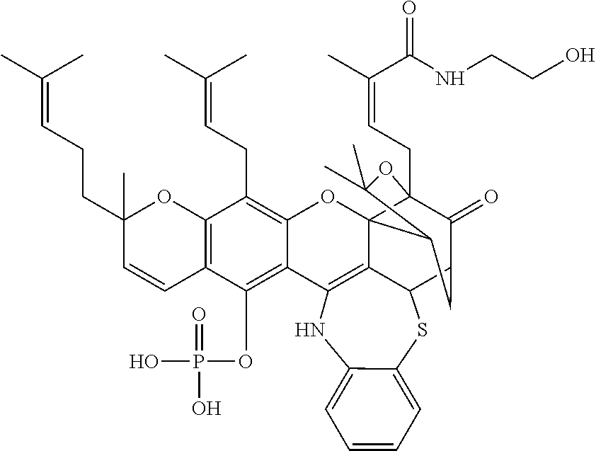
C12=C(C(OP(O)(=O)O)=C3C(=C1CC=C(C)C)OC14C5=C3NC3=CC=CC=C3SC5C3C(=O)C1(CC=C(C(=O)NCCO)C)OC(C)(C)C4C3)C=CC(CCC=C(C)C)(C)O2
